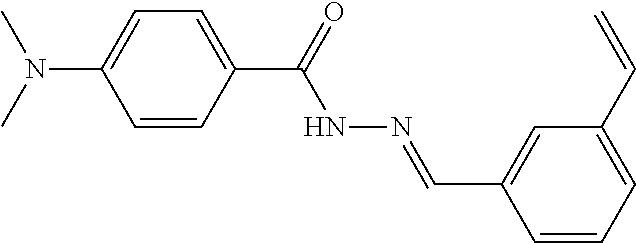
CN(C)C1=CC=C(C(NN=CC2=CC(C=C)=CC=C2)=O)C=C1
